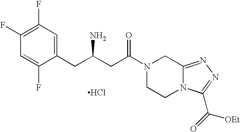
C1(CC(CC(N2CCN3C(=NN=C3C(=O)[OEt])C2)=O)N)=CC(F)=C(F)C=C1F.Cl
